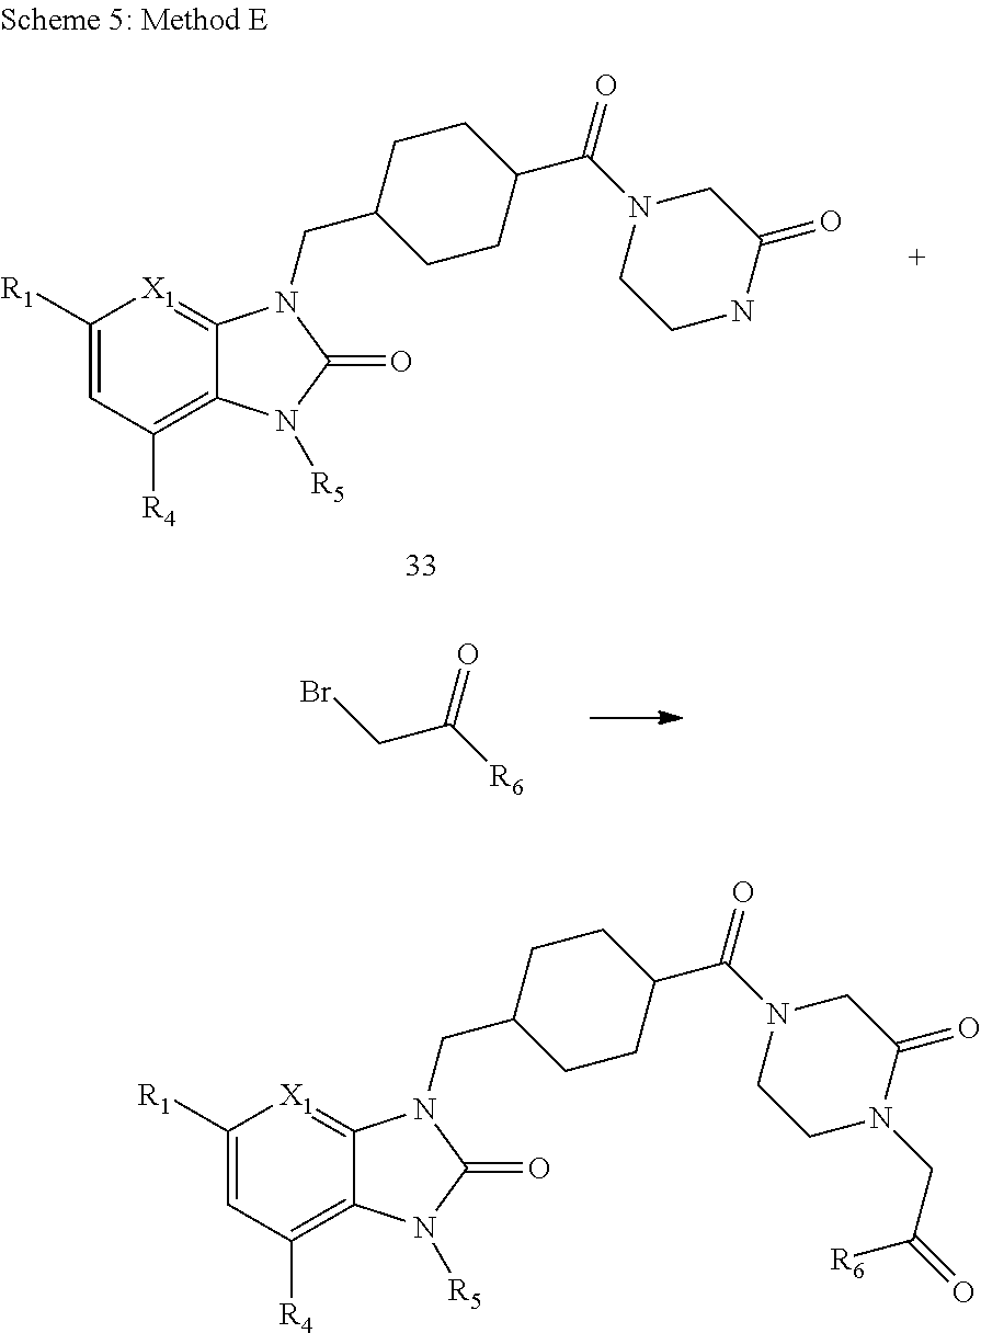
BrCC(=O)[R6].C1([R1])=CC([R4])=C2C(=[X1]1)N(CC1CCC(C(=O)N3CCNC(=O)C3)CC1)C(=O)N2[R5].C1([R1])=CC([R4])=C2C(=[X1]1)N(CC1CCC(C(=O)N3CCN(CC(=O)[R6])C(=O)C3)CC1)C(=O)N2[R5]
